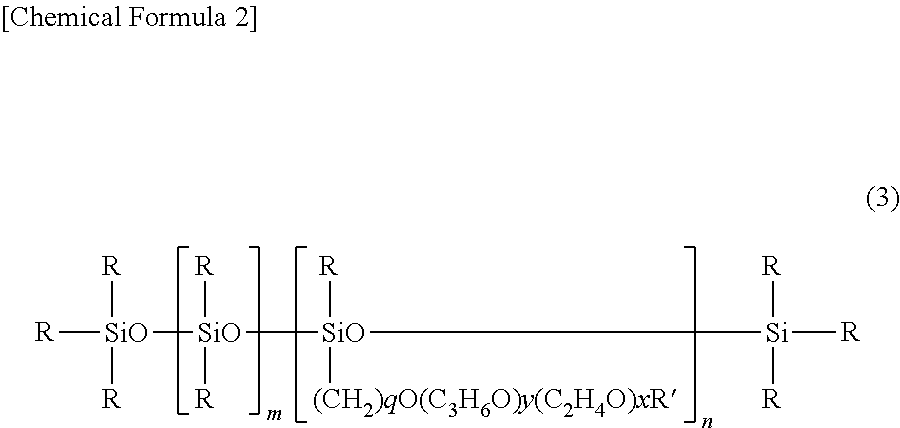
[R][SiO]([R])([R])[SiO]([R])([R])[SiO]([R])([(CH2)qO(C3H6O)y(C2H4O)xR])[Si]([R])([R])[R]
